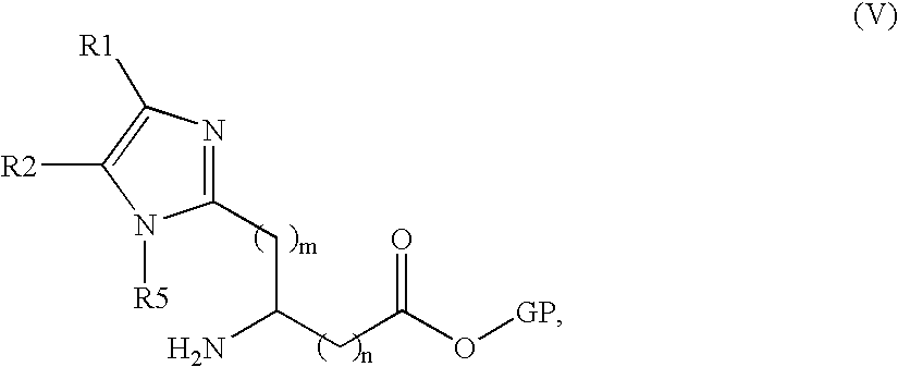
[R5]N1C(CC(N)CC(=O)O[GP])=NC([R1])=C1[R2]
